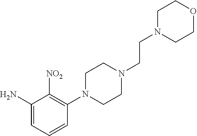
C1N(C2=C([NO2])C(N)=CC=C2)CCN(CCN2CCOCC2)C1
